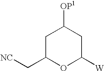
C1([W])CC([OP1])CC(C[NC])O1
